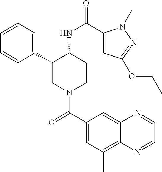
C1(C2CN(C(C3=CC(C)=C4C(=C3)N=CC=N4)=O)CCC2NC(=O)C2=CC(OCC)=NN2C)=CC=CC=C1
